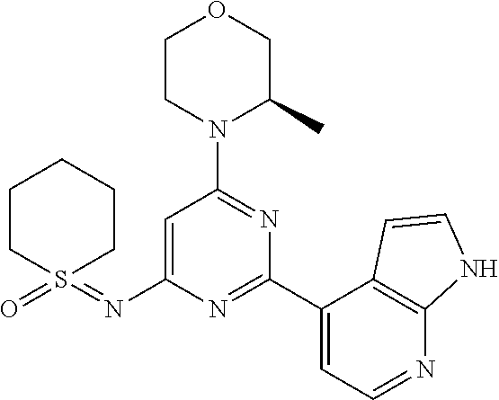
C1=C(N=S2(=O)CCCCC2)N=C(C2=CC=NC3=C2C=CN3)N=C1N1C(C)COCC1
